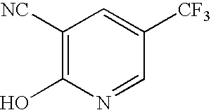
C1([NC])=C(O)N=CC([CF3])=C1
